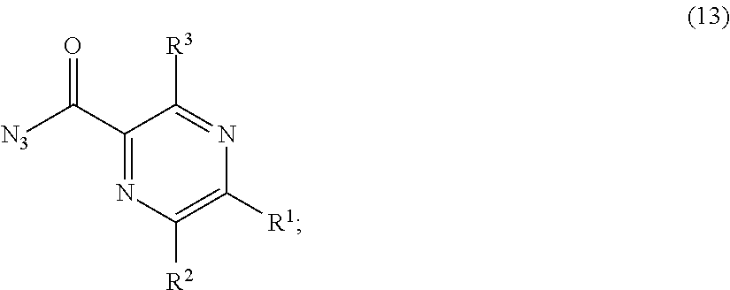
C1(C([N3])=O)=NC([R2])=C([R1])N=C1[R3]
